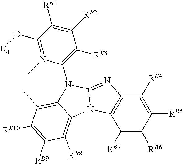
C1(C)=C2C(=C([RB8])C([RB9])=C1[RB10])N1C(=NC3=C1C([RB7])=C([RB6])C([RB5])=C3[RB4])N2C1=C([RB3])C([RB2])=C([RB1])C(O[LA])=N1C
